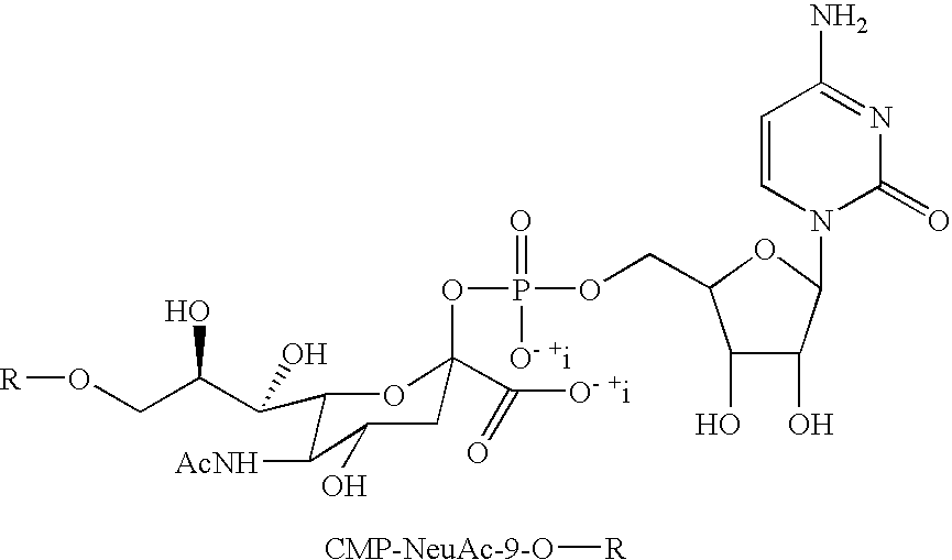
[CMP-NeuAc-9-O][R].C(C(C(O)C1C([AcNH])C(O)CC(OP(=O)(OCC2C(O)C(O)C(N3C(=O)N=C(N)C=C3)O2)[O- +i])(C([O- +i])=O)O1)O)O[R]
